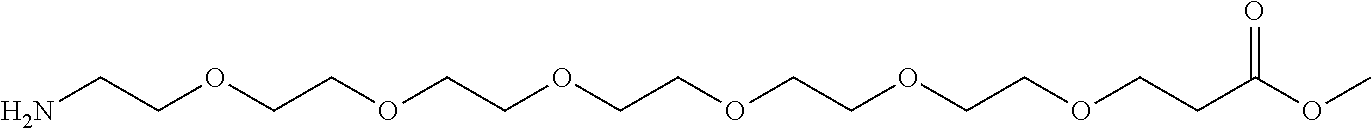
NCCOCCOCCOCCOCCOCCOCCC(OC)=O
